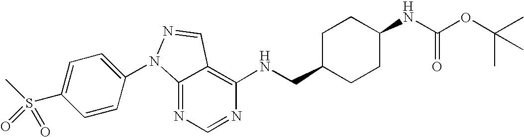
C12=NC=NC(NCC3CCC(NC(OC(C)(C)C)=O)CC3)=C1C=NN2C1=CC=C(S(C)(=O)=O)C=C1
